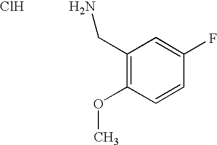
C1(CN)=C(OC)C=CC(F)=C1.Cl
